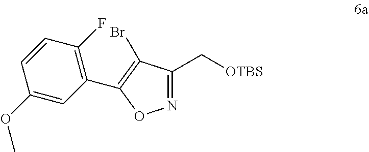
N1=C(C[OTBS])C(Br)=C(C2=C(F)C=CC(OC)=C2)O1
